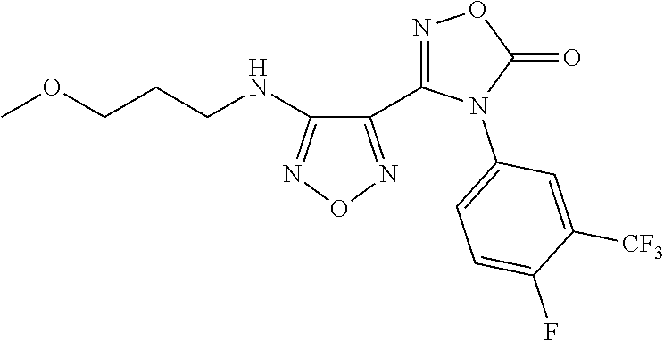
COCCCNC1=NON=C1C1=NOC(=O)N1C1=CC=C(F)C([CF3])=C1
